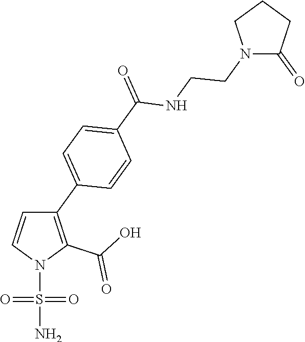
C1(C2=CC=C(C(=O)NCCN3C(=O)CCC3)C=C2)=C(C(O)=O)N(S(=O)(=O)N)C=C1
